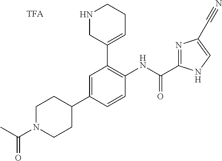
C1N(C(C)=O)CCC(C2=CC(C3=CCCNC3)=C(NC(=O)C3=NC(C#N)=CN3)C=C2)C1
